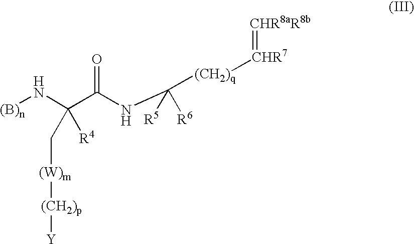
[(B)n]NC(C(NC([R5])([R6])[(CH2)q][CHR7]=[CHR8aR8b])=O)([R4])C[(W)m][(CH2)p][Y]
